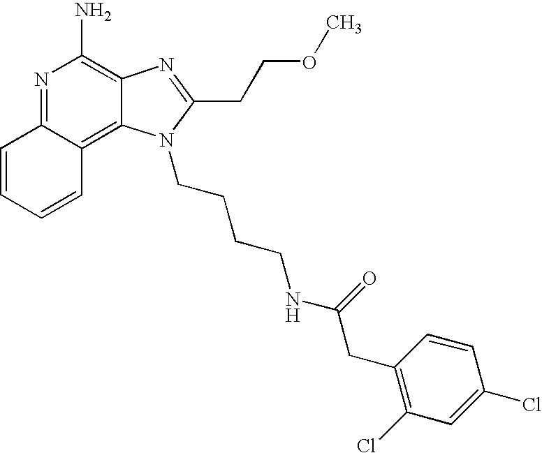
N1=C2C(=C3C(=C1N)N=C(CCOC)N3CCCCNC(=O)CC1=C(Cl)C=C(Cl)C=C1)C=CC=C2
